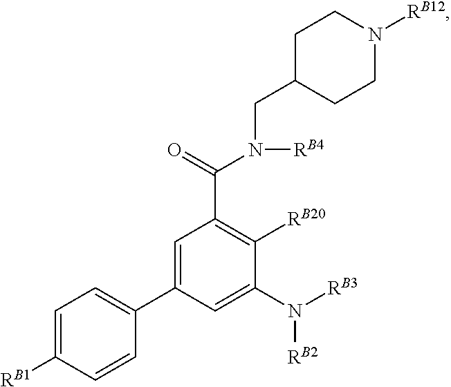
C1=C([RB1])C=CC(C2=CC(C(=O)N(CC3CCN([RB12])CC3)[RB4])=C([RB20])C(N([RB3])[RB2])=C2)=C1
